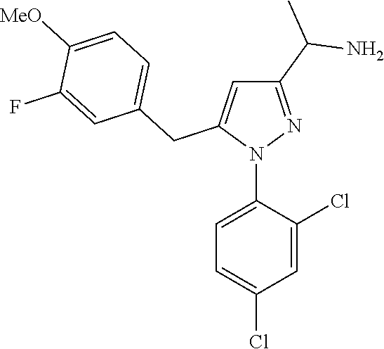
N1(C2=CC=C(Cl)C=C2Cl)N=C(C(N)C)C=C1CC1=CC=C([MeO])C(F)=C1
